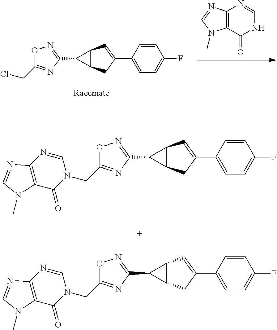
C1(C2=CC=C(F)C=C2)=CC2C(C1)C2C1=NOC(CN2C(=O)C3=C(N=C2)N=CN3C)=N1.C1(C2=CC=C(F)C=C2)=CC2C(C1)C2C1=NOC(CN2C(=O)C3=C(N=C2)N=CN3C)=N1.C12=C(C(=O)NC=N1)N(C)C=N2.C1(C2=CC=C(F)C=C2)=CC2C(C1)C2C1=NOC(CCl)=N1
